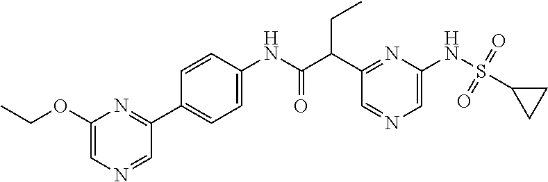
C1(C(C(NC2=CC=C(C3=NC(OCC)=CN=C3)C=C2)=O)CC)=NC(NS(=O)(=O)C2CC2)=CN=C1
